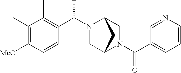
C1=CN=CC(C(N2CC3N(C(C4=C(C)C(C)=C([MeO])C=C4)C)CC2C3)=O)=C1
